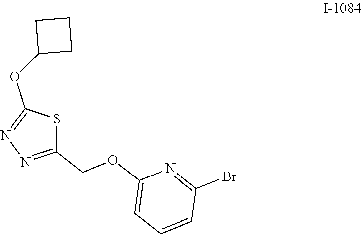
C1(OCC2=NN=C(OC3CCC3)S2)=CC=CC(Br)=N1
